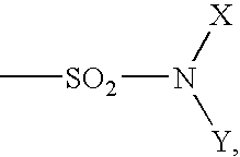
C[SO2]N([Y])[X]
